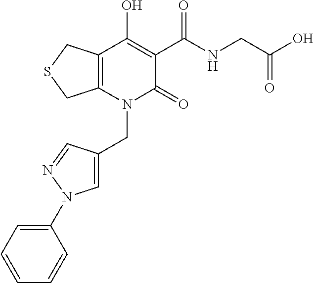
C(N1C(=O)C(C(NCC(O)=O)=O)=C(O)C2=C1CSC2)C1=CN(C2=CC=CC=C2)N=C1
